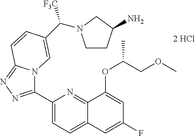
C1(C2=NN=C3N2C=C(C([F3C])N2CCC(N)C2)C=C3)=CC=C2C(=N1)C(OC(COC)C)=CC(F)=C2
